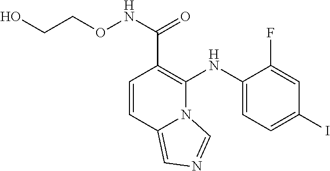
C1(NC2=C(C(NOCCO)=O)C=CC3=CN=CN23)=CC=C(I)C=C1F
